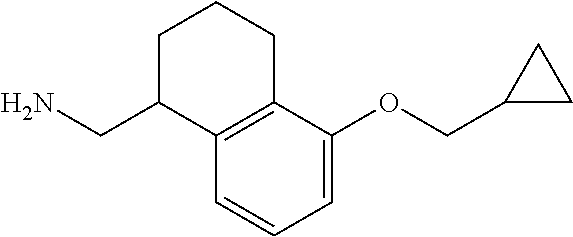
C1=C(OCC2CC2)C2=C(C=C1)C(CN)CCC2
